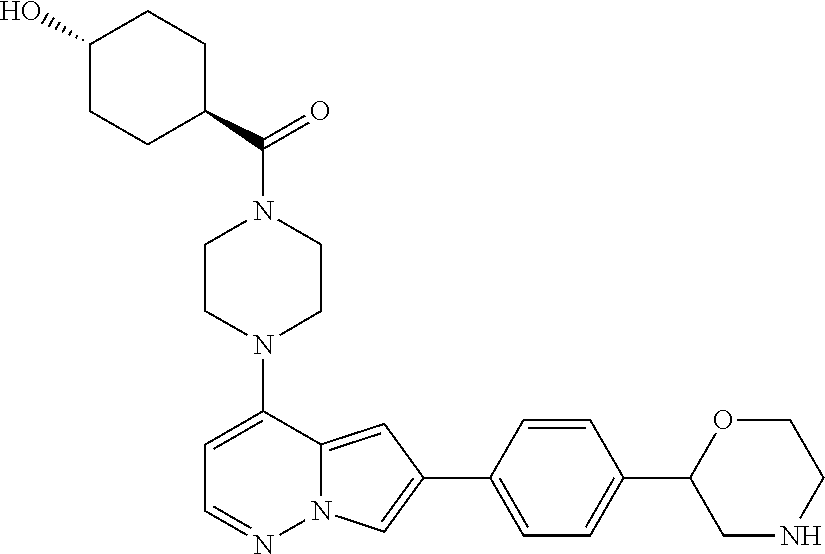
N1(C2=CC=NN3C2=CC(C2=CC=C(C4CNCCO4)C=C2)=C3)CCN(C(C2CCC(O)CC2)=O)CC1
